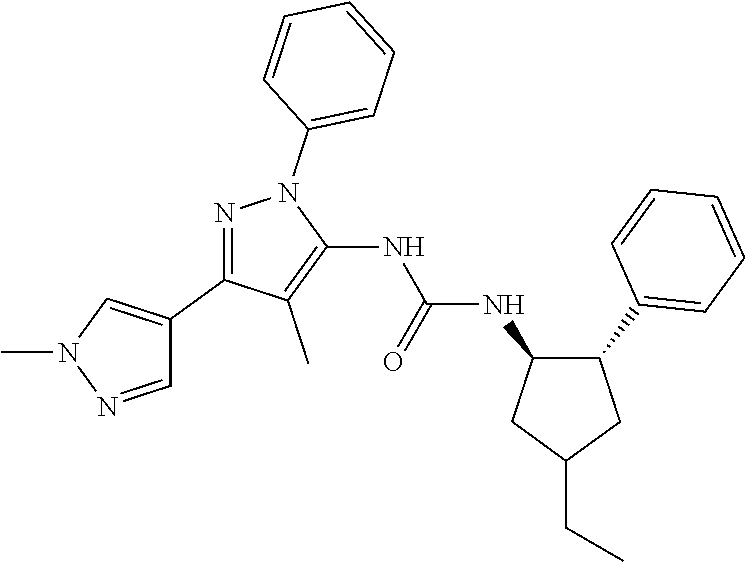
N1=C(C2=CN(C)N=C2)C(C)=C(NC(=O)NC2C(C3=CC=CC=C3)CC(CC)C2)N1C1=CC=CC=C1
